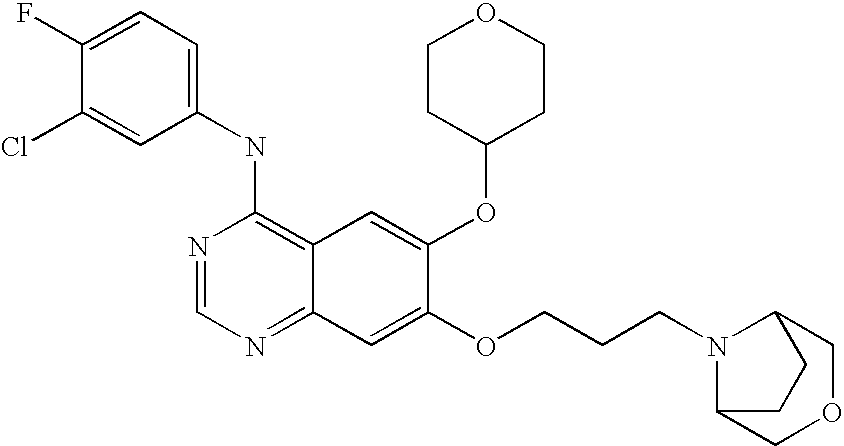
C1(NC2=C3C(=NC=N2)C=C(OCCCN2C4COCC2CC4)C(OC2CCOCC2)=C3)=CC=C(F)C(Cl)=C1
